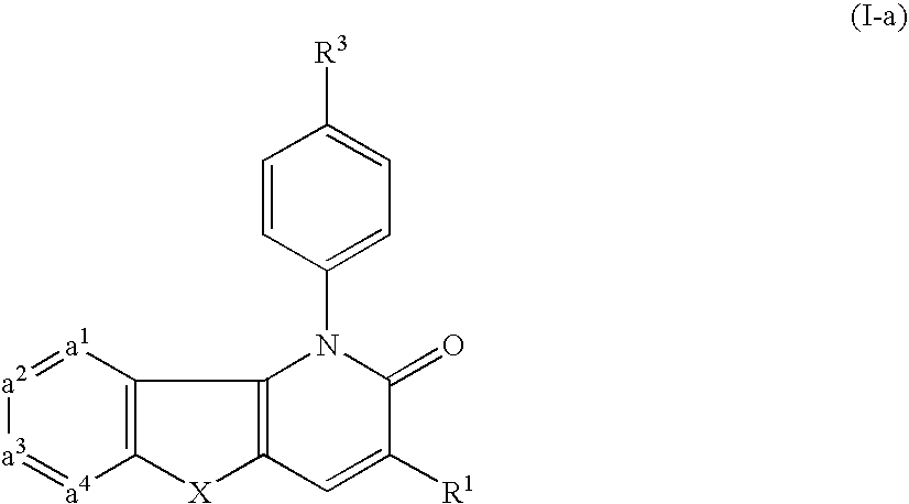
C1=CC(N2C3=C(C=C([R1])C2=O)[X]C2=C3[a1]=[a2][a3]=[a4]2)=CC=C1[R3]
